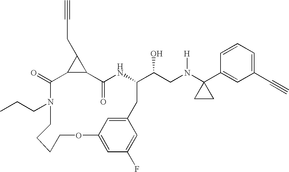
C12C(=O)NC(C(CN(C3(C4=CC(C#C)=CC=C4)CC3)[H])O)CC3=CC(=CC(F)=C3)OCCCCN(CCC)C(=O)C1C2CC#C
